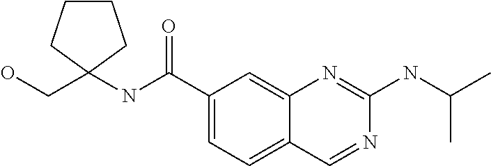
OCC1(NC(C2=CC=C3C(=C2)N=C(NC(C)C)N=C3)=O)CCCC1
